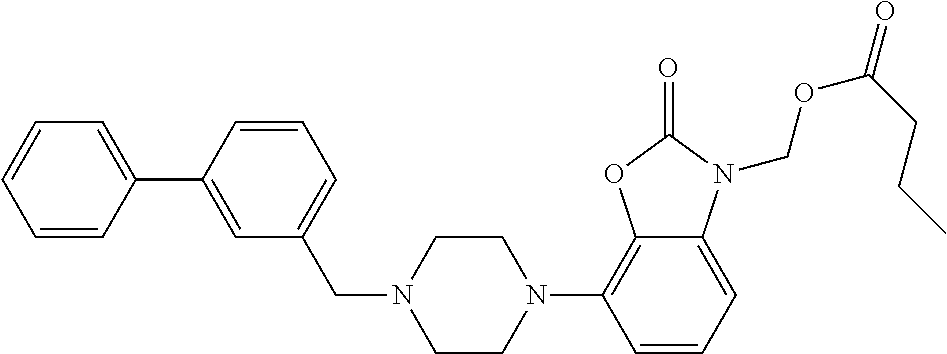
C1=CC(C2=CC(CN3CCN(C4=C5C(=CC=C4)N(COC(=O)CCC)C(=O)O5)CC3)=CC=C2)=CC=C1
